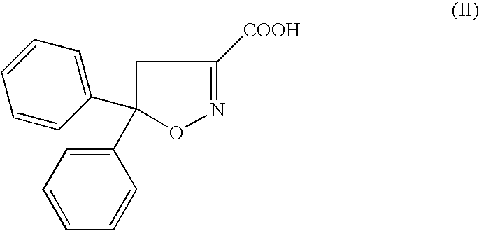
C1=CC(C2(C3=CC=CC=C3)ON=C([COOH])C2)=CC=C1
